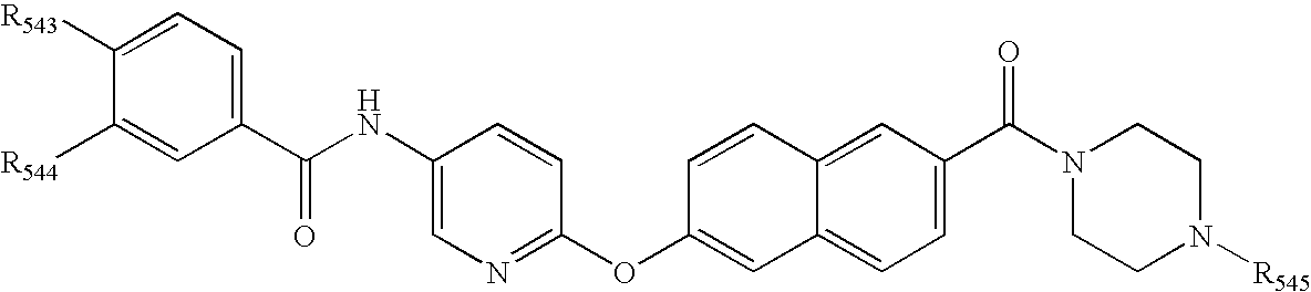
C1([R543])=CC=C(C(NC2=CN=C(OC3=CC4=CC=C(C(N5CCN([R545])CC5)=O)C=C4C=C3)C=C2)=O)C=C1[R544]
